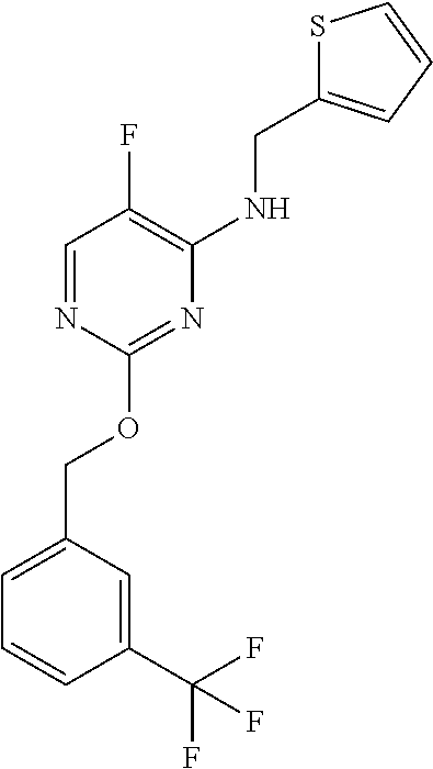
C1=C(COC2=NC(NCC3=CC=CS3)=C(F)C=N2)C=C(C(F)(F)F)C=C1
